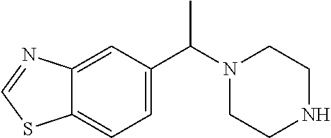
C1CNCCN1C(C1=CC=C2SC=NC2=C1)C
